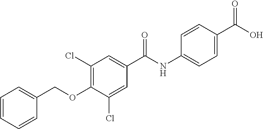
C1(Cl)=C(OCC2=CC=CC=C2)C(Cl)=CC(C(=O)NC2=CC=C(C(O)=O)C=C2)=C1
